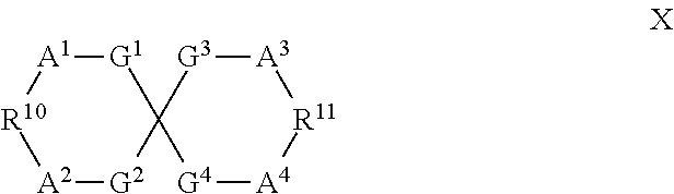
[A2]1[G2]C2([G1][A1][R10]1)[G4][A4][R11][A3][G3]2
